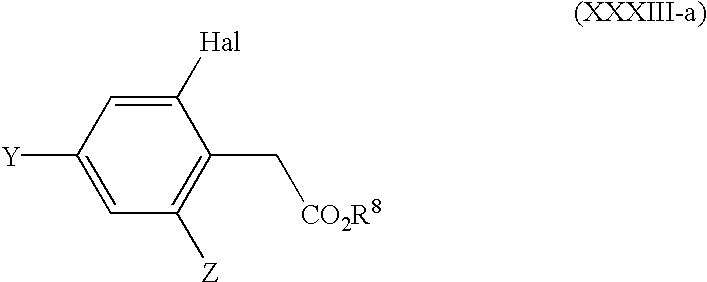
C1([Hal])=CC([Y])=CC([Z])=C1C[CO2R8]
